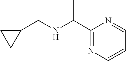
C1(CNC(C2=NC=CC=N2)C)CC1
